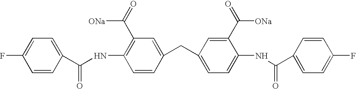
C1=C(F)C=CC(C(NC2=C(C(=O)[ONa])C=C(CC3=CC=C(NC(C4=CC=C(F)C=C4)=O)C(C(=O)[ONa])=C3)C=C2)=O)=C1
